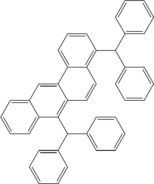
C1=CC=C2C(=C1)C(C(C1=CC=CC=C1)C1=CC=CC=C1)=C1C(=C2)C2=CC=CC(C(C3=CC=CC=C3)C3=CC=CC=C3)=C2C=C1
